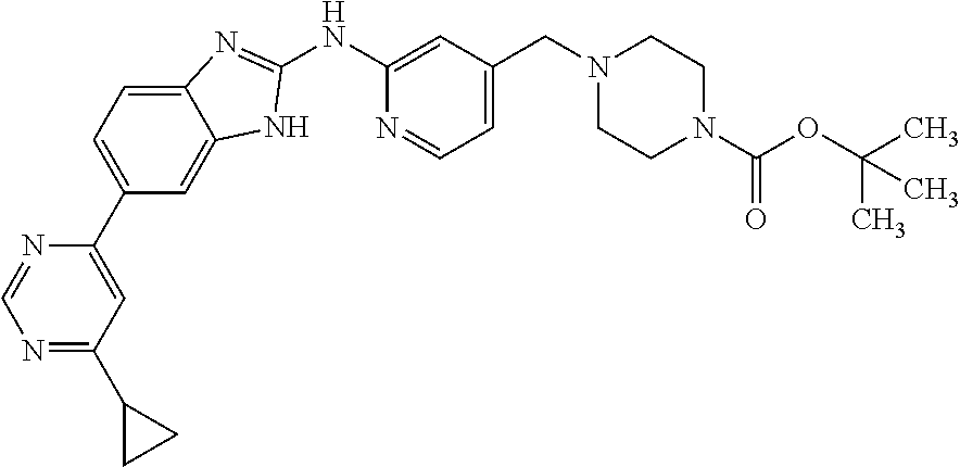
C1(NC2=CC(CN3CCN(C(OC(C)(C)C)=O)CC3)=CC=N2)=NC2=CC=C(C3=CC(C4CC4)=NC=N3)C=C2N1
